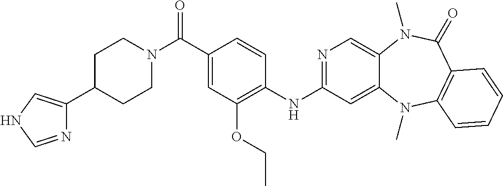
N1=C(NC2=C(OCC)C=C(C(N3CCC(C4=CNC=N4)CC3)=O)C=C2)C=C2C(=C1)N(C)C(=O)C1=C(N2C)C=CC=C1
